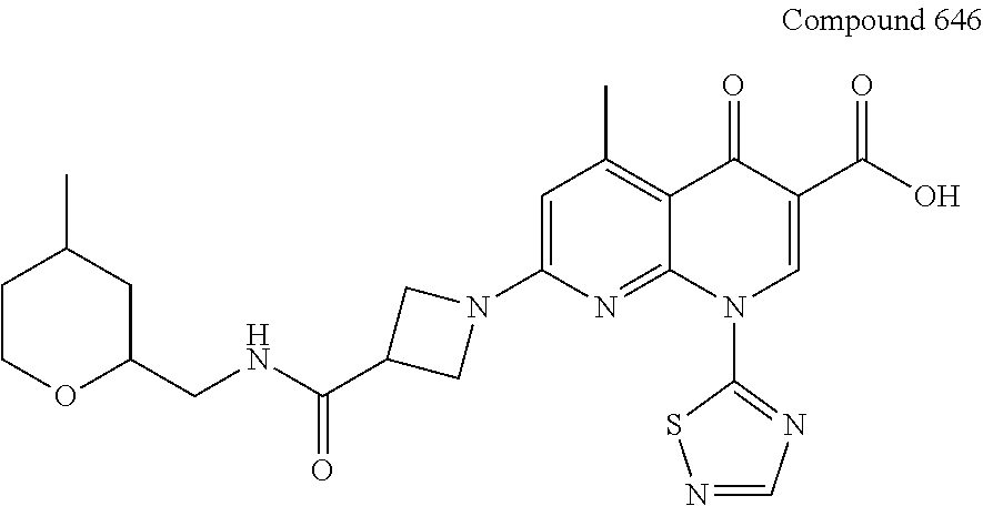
C1=C(N2CC(C(NCC3OCCC(C)C3)=O)C2)N=C2C(=C1C)C(=O)C(C(O)=O)=CN2C1=NC=NS1
